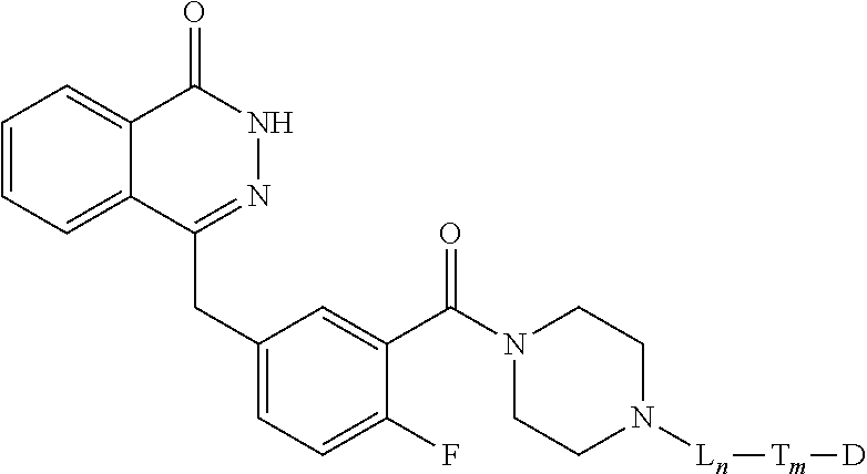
C1=CC=C2C(=C1)C(=O)NN=C2CC1=CC=C(F)C(C(N2CCN([Ln][Tm][D])CC2)=O)=C1
